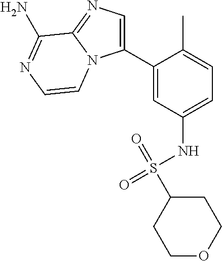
C1(C2=CN=C3N2C=CN=C3N)=CC(NS(=O)(=O)C2CCOCC2)=CC=C1C
